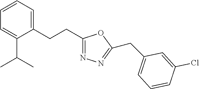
C1=CC=C(CCC2=NN=C(CC3=CC=CC(Cl)=C3)O2)C(C(C)C)=C1
